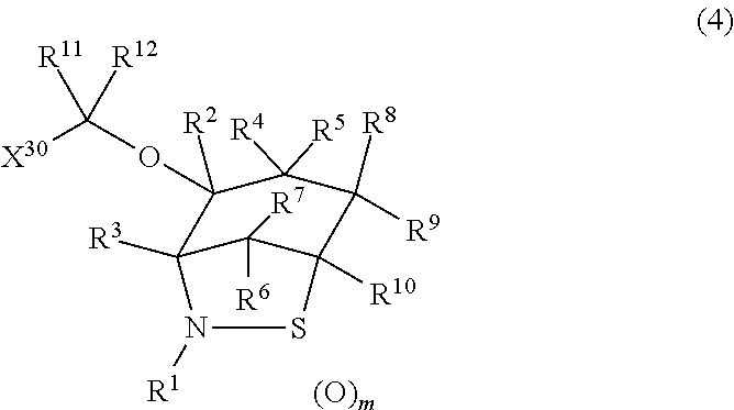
C12([R3])C([R6])([R7])C([R10])(C([R9])([R8])C([R4])([R5])C1(OC([X30])([R11])[R12])[R2])SN2[R1].[(O)m]
